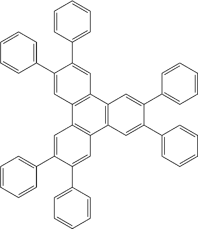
C1(C2=CC=CC=C2)=CC2=C(C=C1C1=CC=CC=C1)C1=C(C3=C2C=C(C2=CC=CC=C2)C(C2=CC=CC=C2)=C3)C=C(C2=CC=CC=C2)C(C2=CC=CC=C2)=C1
